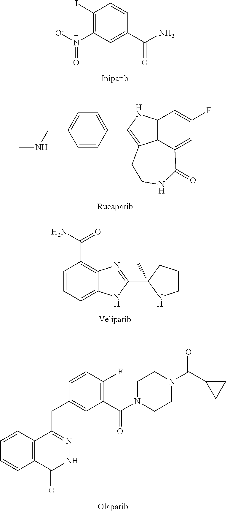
C1(I)=C(N([O-])=O)C=C(C(=O)N)C=C1.C1=CC(C2=C3C(C(C=CF)N2)C(=C)C(=O)NCC3)=CC=C1CNC.C1=CC=C2C(=C1C(N)=O)N=C(C1(C)NCCC1)N2.C1=CC2=C(C=C1)C(=O)NN=C2CC1=CC(C(N2CCN(C(C3CC3)=O)CC2)=O)=C(F)C=C1
